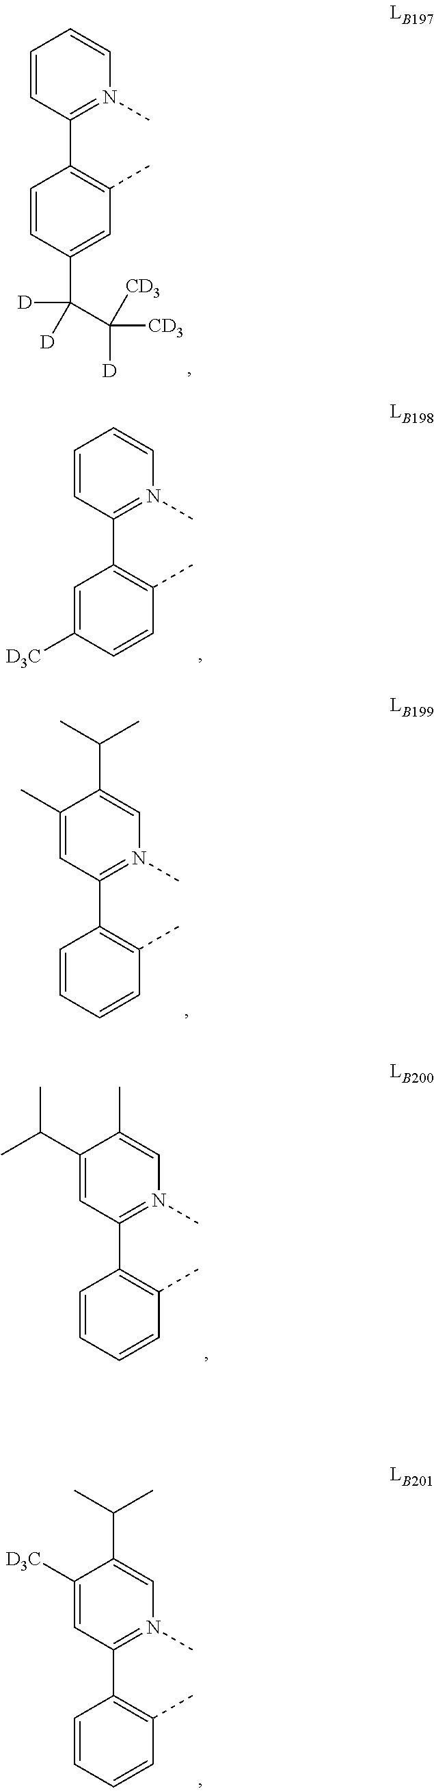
C1=CC(C2=C(C)C=C(C(C([CD3])([CD3])[D])([D])[D])C=C2)=N(C)C=C1.C1=CC(C2=C(C)C=CC([D3C])=C2)=N(C)C=C1.C1(C)=CC(C2=C(C)C=CC=C2)=N(C)C=C1C(C)C.C1(C(C)C)=CC(C2=C(C)C=CC=C2)=N(C)C=C1C.C1([D3C])=CC(C2=C(C)C=CC=C2)=N(C)C=C1C(C)C
